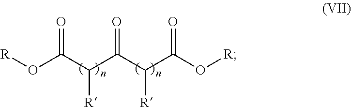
[R]OC(C(C(C(C(O[R])=O)[R])=O)[R])=O
